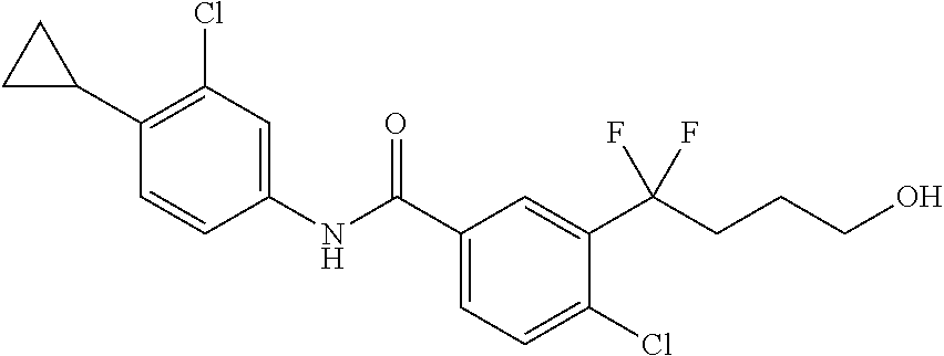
C1(NC(C2=CC=C(Cl)C(C(CCCO)(F)F)=C2)=O)=CC(Cl)=C(C2CC2)C=C1
